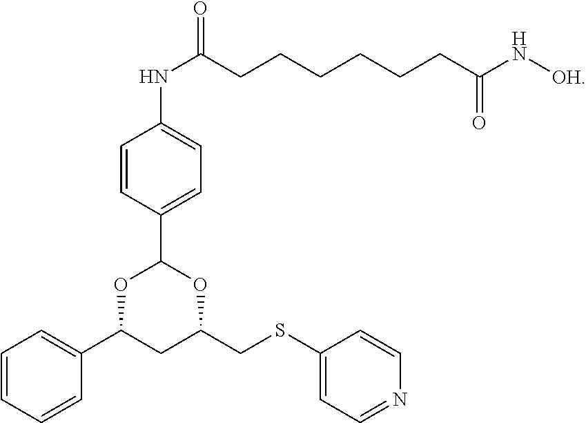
N(C(=O)CCCCCCC(N[OH])=O)C1=CC=C(C2OC(CSC3=CC=NC=C3)CC(C3=CC=CC=C3)O2)C=C1
